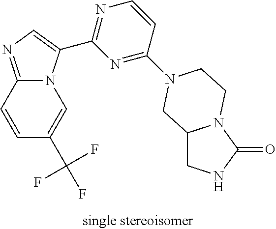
C12=NC=C(C3=NC=CC(N4CCN5C(CNC5=O)C4)=N3)N1C=C(C(F)(F)F)C=C2
